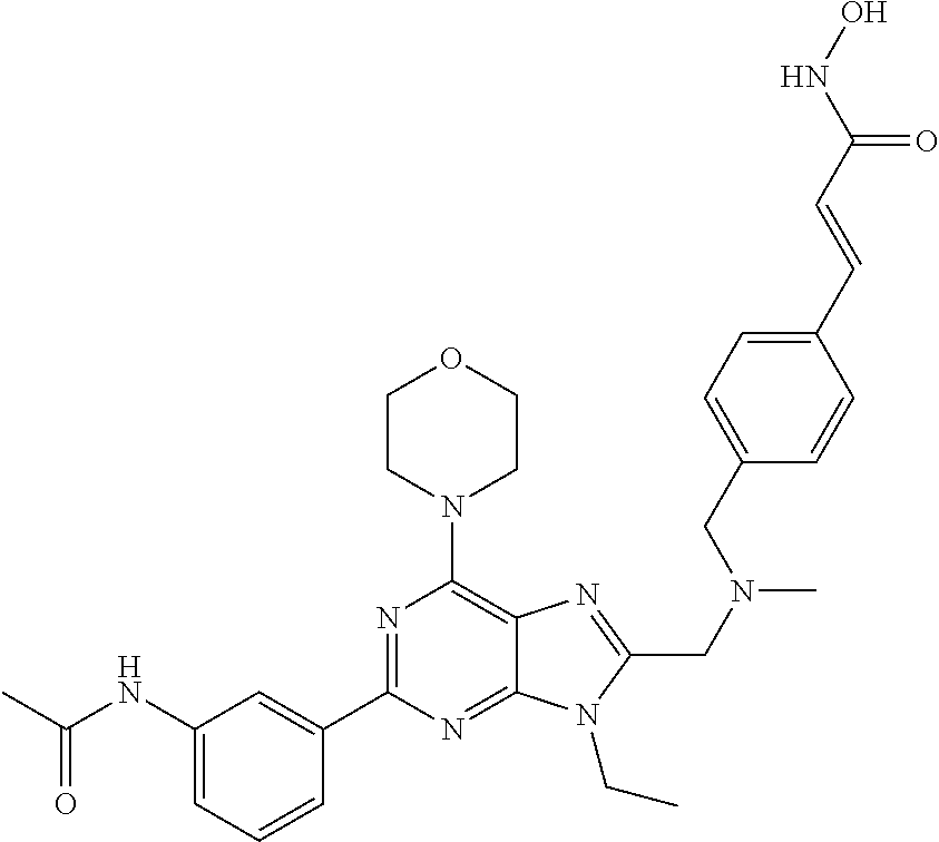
C1CN(C2=C3C(=NC(C4=CC(NC(C)=O)=CC=C4)=N2)N(CC)C(CN(C)CC2=CC=C(C=CC(NO)=O)C=C2)=N3)CCO1
